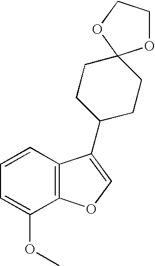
C1=CC2=C(C(OC)=C1)OC=C2C1CCC2(CC1)OCCO2
